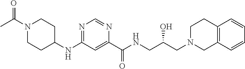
C12=C(C=CC=C1)CN(CC(CNC(C1=CC(NC3CCN(C(C)=O)CC3)=NC=N1)=O)O)CC2
